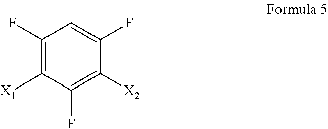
C1(F)=C([X1])C(F)=C([X2])C(F)=C1
